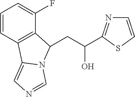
C1=CC2=C(C(F)=C1)C(CC(C1=NC=CS1)O)N1C2=CN=C1
